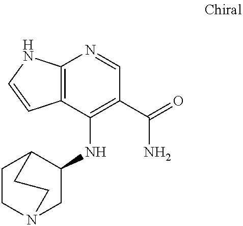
C12=C(C(NC3C4CCN(C3)CC4)=C(C(=O)N)C=N1)C=CN2
